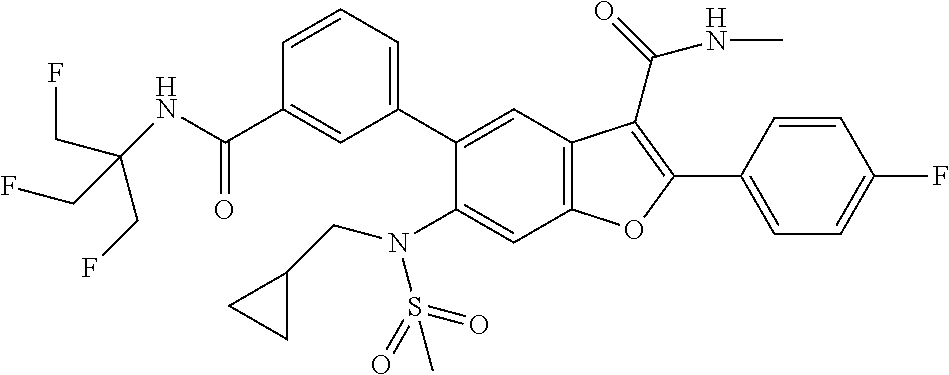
C1=CC=C(C2=CC3=C(C=C2N(CC2CC2)S(=O)(=O)C)OC(C2=CC=C(F)C=C2)=C3C(NC)=O)C=C1C(NC(CF)(CF)CF)=O
